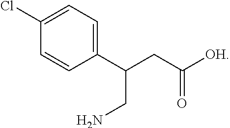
C1(Cl)=CC=C(C(CC([OH])=O)CN)C=C1
